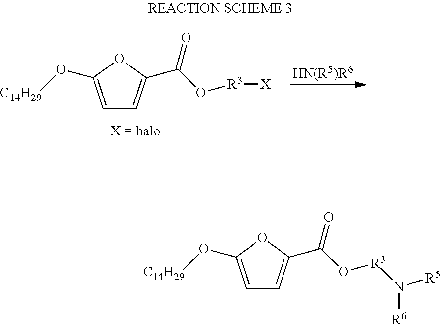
C1=C(O[C14H29])OC(C(O[R3][X])=O)=C1.[HN(R5)R6].C1=C(O[C14H29])OC(C(O[R3]N([R6])[R5])=O)=C1
